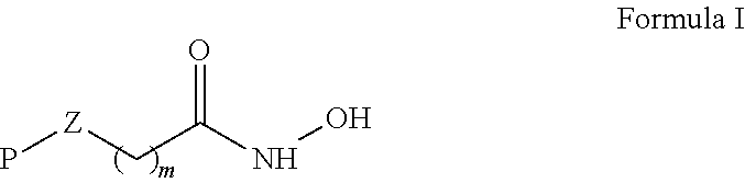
P[Z]CC(NO)=O
